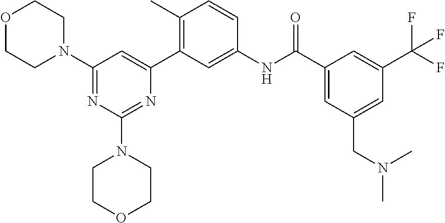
C1(N2CCOCC2)=NC(N2CCOCC2)=NC(C2=C(C)C=CC(NC(C3=CC(CN(C)C)=CC(C(F)(F)F)=C3)=O)=C2)=C1
